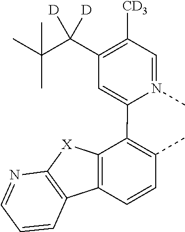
C1=N(C)C(C2=C(C)C=CC3=C2[X]C2=C3C=CC=N2)=CC(C(C(C)(C)C)([D])[D])=C1[CD3]
